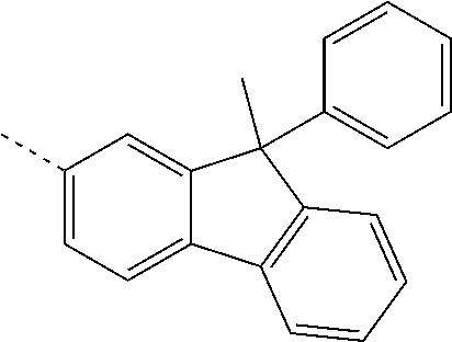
C1(C)=CC=C2C(=C1)C(C)(C1=CC=CC=C1)C1=C2C=CC=C1
